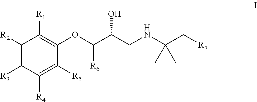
C1([R2])=C([R3])C([R4])=C([R5])C(OC([R6])C(O)CNC(C[R7])(C)C)=C1[R1]
